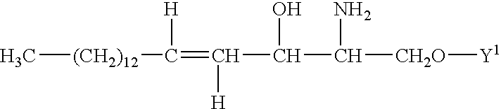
C[(CH2)12]C([H])=C(C(O)C(N)[CH2O][Y1])[H]
